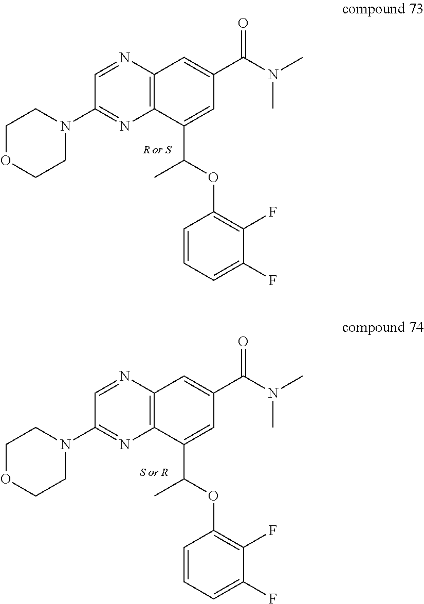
C1OCCN(C2=NC3=C(N=C2)C=C(C(N(C)C)=O)C=C3C(OC2=C(F)C(F)=CC=C2)C)C1.C1OCCN(C2=NC3=C(N=C2)C=C(C(N(C)C)=O)C=C3C(OC2=C(F)C(F)=CC=C2)C)C1
